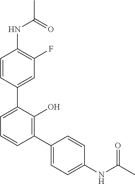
C1(NC(C)=O)=C(F)C=C(C2=CC=CC(C3=CC=C(NC(C)=O)C=C3)=C2O)C=C1
